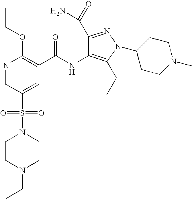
CCOC1=C(C(NC2=C(CC)N(C3CCN(C)CC3)N=C2C(=O)N)=O)C=C(S(N2CCN(CC)CC2)(=O)=O)C=N1
